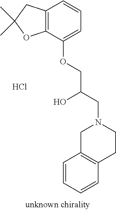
C1=CC=CC2=C1CN(CC(COC1=CC=CC3=C1OC(C)(C)C3)O)CC2.Cl
